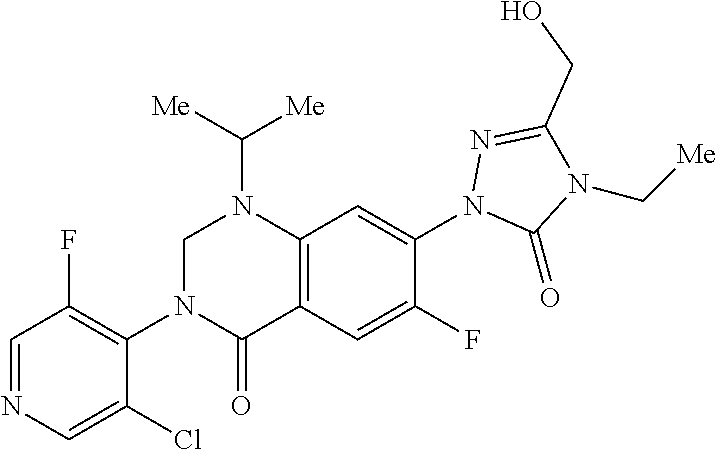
N1=C(CO)N(C[Me])C(=O)N1C1=CC2=C(C(=O)N(C3=C(F)C=NC=C3Cl)CN2C([Me])[Me])C=C1F
